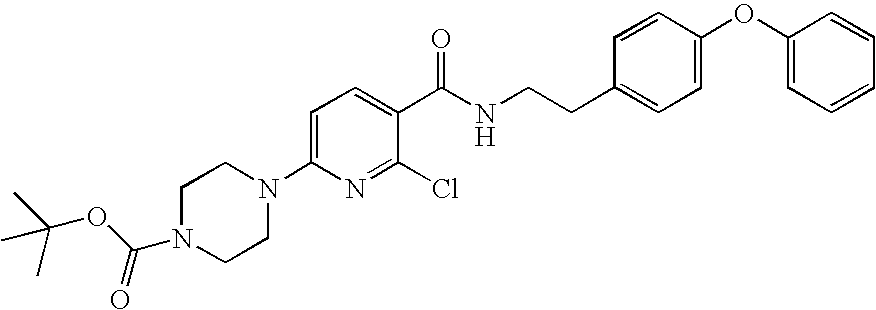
C1=C(N2CCN(C(OC(C)(C)C)=O)CC2)N=C(Cl)C(C(NCCC2=CC=C(OC3=CC=CC=C3)C=C2)=O)=C1
